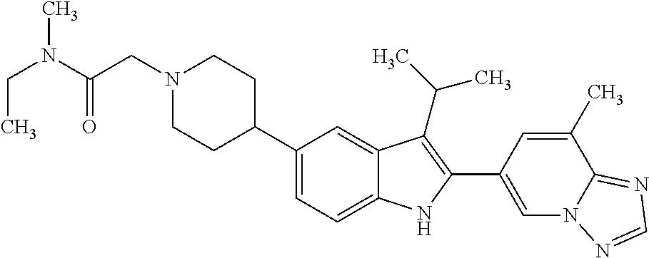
C(=O)(CN1CCC(C2=CC=C3C(=C2)C(C(C)C)=C(C2=CN4C(=NC=N4)C(C)=C2)N3)CC1)N(CC)C
